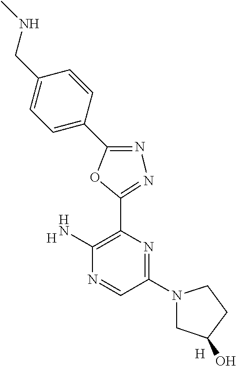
[H].C1(N2CC(O)CC2)=NC(C2=NN=C(C3=CC=C(CNC)C=C3)O2)=C(N)N=C1.[H]
